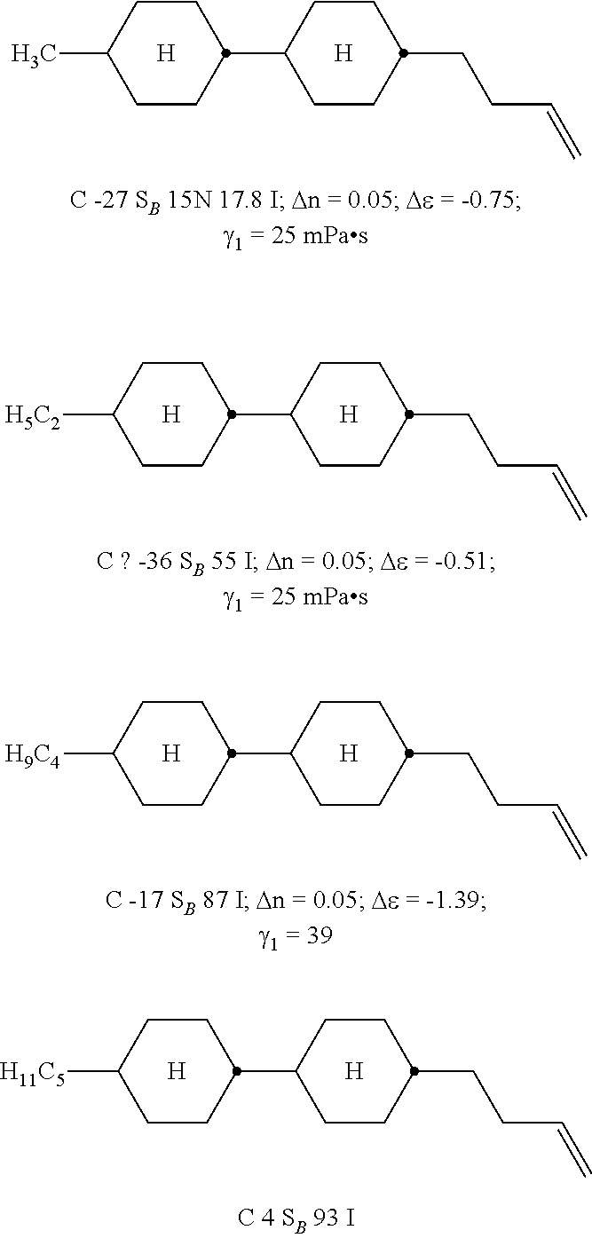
C1CC(C2CCC(CCC=C)CC2)CCC1[H5C2].[H].[H].C1CC(C2CCC(CCC=C)CC2)CCC1[H9C4].[H].[H].C1CC(C2CCC(CCC=C)CC2)CCC1[H11C5].[H].[H].C1CC(C2CCC(CCC=C)CC2)CCC1C.[H].[H]
